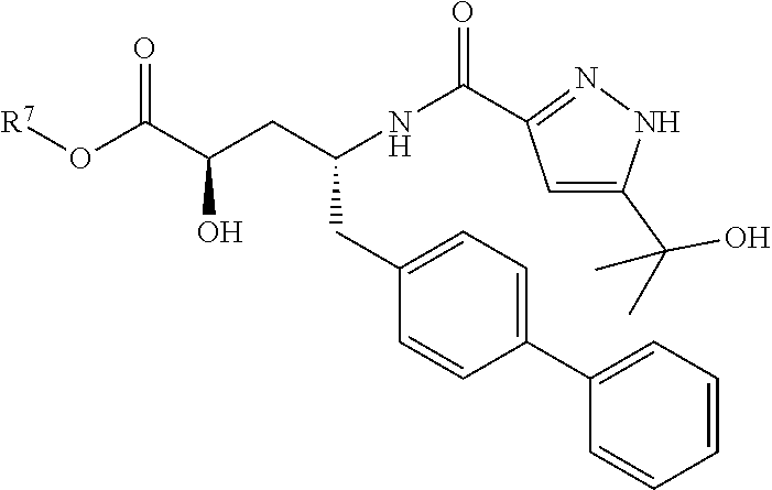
C1(CC(CC(C(O[R7])=O)O)NC(=O)C2=NNC(C(C)(C)O)=C2)=CC=C(C2=CC=CC=C2)C=C1
